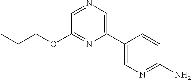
C1(C2=CN=CC(OCCC)=N2)=CN=C(N)C=C1
